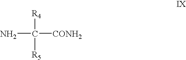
NC([R4])([R5])[CONH2]
